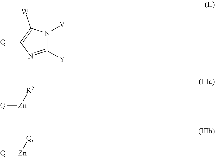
C1([Y])=NC([Q])=C([W])N1[V].[Q][Zn][R2].[Q][Zn][Q]
